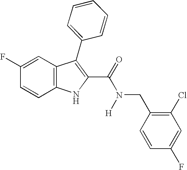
C1=C(F)C=CC2=C1C(C1=CC=CC=C1)=C(C(=O)N(CC1=C(Cl)C=C(F)C=C1)[H])N2
